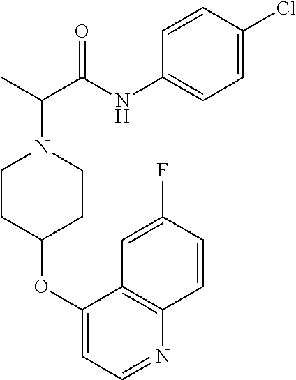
C1CC(OC2=CC=NC3=C2C=C(F)C=C3)CCN1C(C(NC1=CC=C(Cl)C=C1)=O)C
